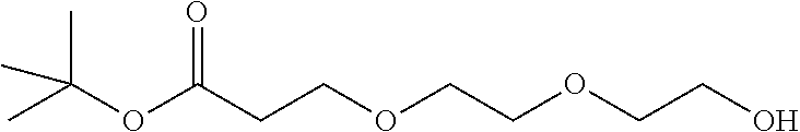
O(C(CCOCCOCCO)=O)C(C)(C)C
